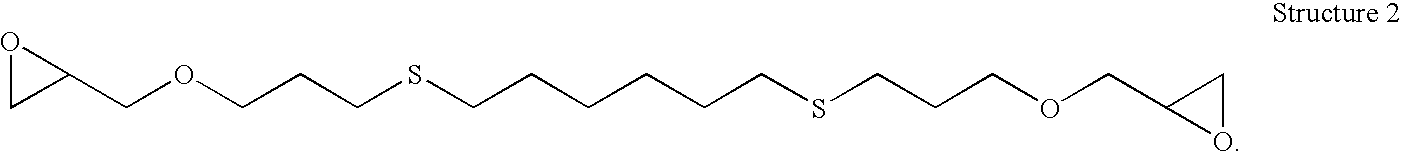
O1CC1COCCCSCCCCCCSCCCOCC1OC1
